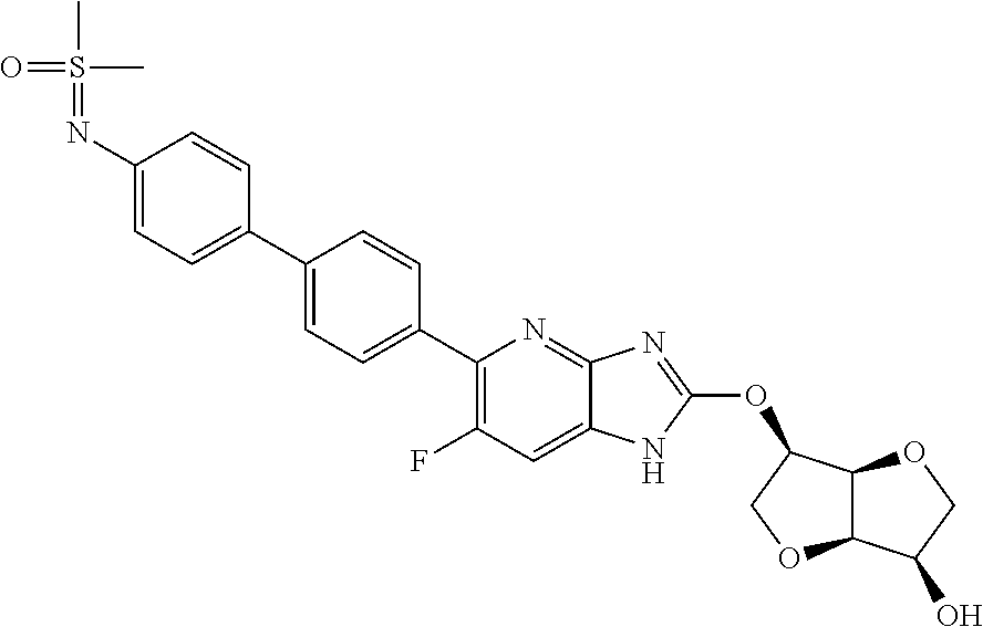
CS(=NC1=CC=C(C2=CC=C(C3=C(F)C=C4C(=N3)N=C(OC3C5C(OC3)C(O)CO5)N4)C=C2)C=C1)(C)=O
